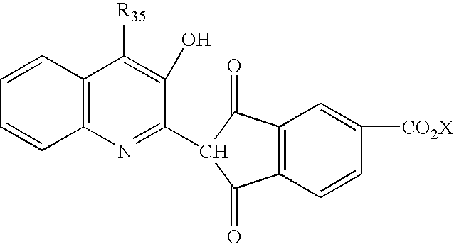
C12=C(N=C(C3C(=O)C4=C(C3=O)C=CC([CO2X])=C4)C(O)=C1[R35])C=CC=C2
